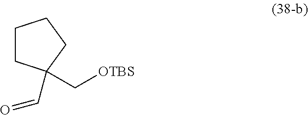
C1CC(C=O)(C[OTBS])CC1
